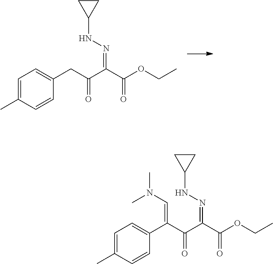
C1=C(C)C=CC(CC(C(C(OCC)=O)=NNC2CC2)=O)=C1.C1=C(C)C=CC(C(C(C(C(OCC)=O)=NNC2CC2)=O)=CN(C)C)=C1
